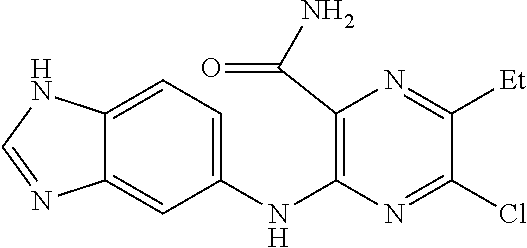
C1(NC2=C(C(N)=O)N=C([Et])C(Cl)=N2)=CC=C2C(=C1)N=CN2
